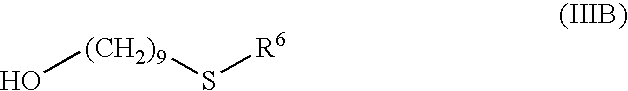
O[(CH2)9]S[R6]
